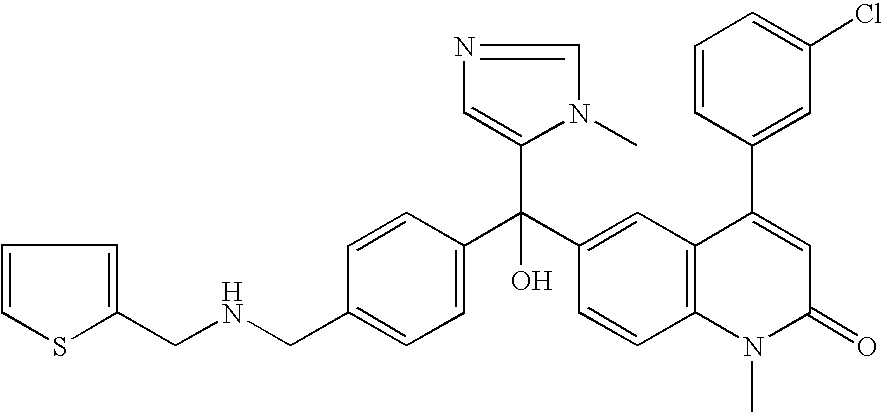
C1=C(CNCC2=CC=CS2)C=CC(C(C2=CC3=C(C=C2)N(C)C(=O)C=C3C2=CC(Cl)=CC=C2)(C2=CN=CN2C)O)=C1
